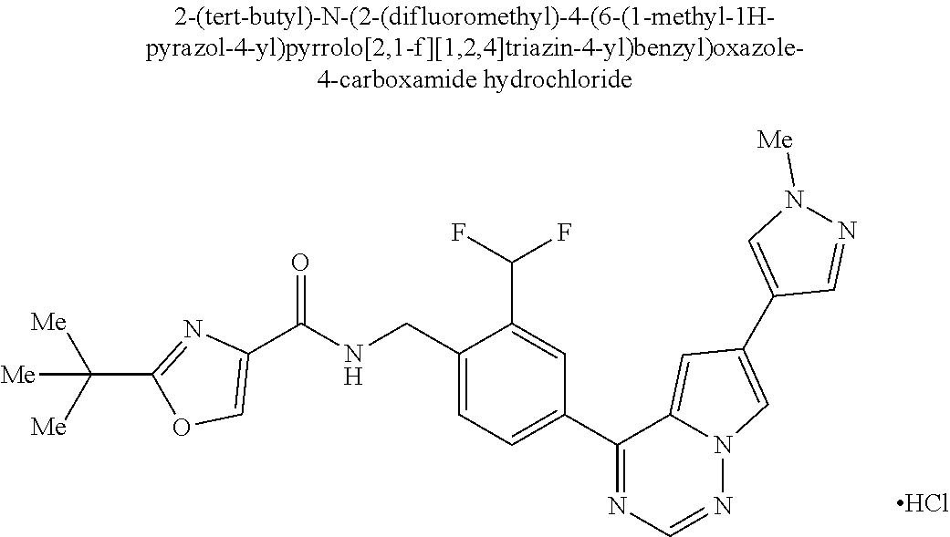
C1(C(NCC2=CC=C(C3=NC=NN4C3=CC(C3=CN([Me])N=C3)=C4)C=C2C(F)F)=O)=COC(C([Me])([Me])[Me])=N1.Cl
